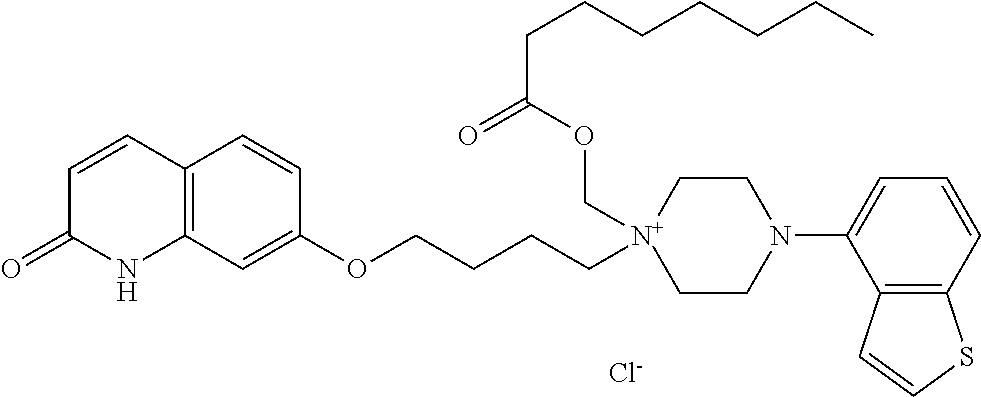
C12=C(C=C(OCCCC[N+]3(COC(CCCCCCC)=O)CCN(C4=CC=CC5=C4C=CS5)CC3)C=C1)NC(=O)C=C2.[Cl-]
